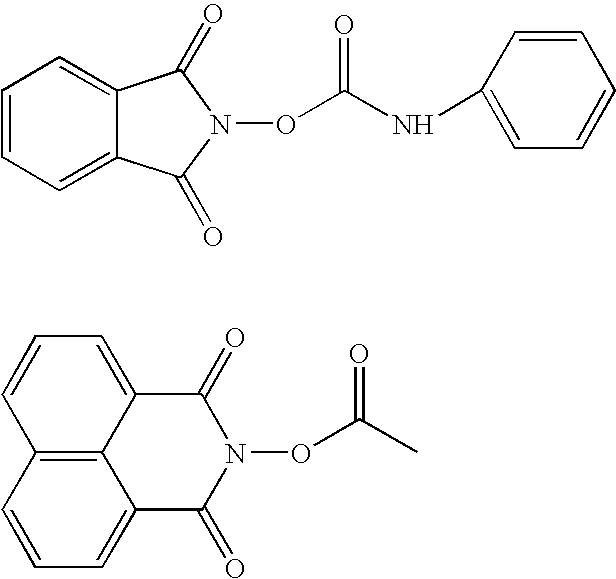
C12=CC=CC=C1C(=O)N(OC(=O)NC1=CC=CC=C1)C2=O.C12=C3C(=CC=C1)C(=O)N(OC(=O)C)C(=O)C3=CC=C2
